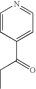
C1=CC(C(=O)CC)=CC=N1
